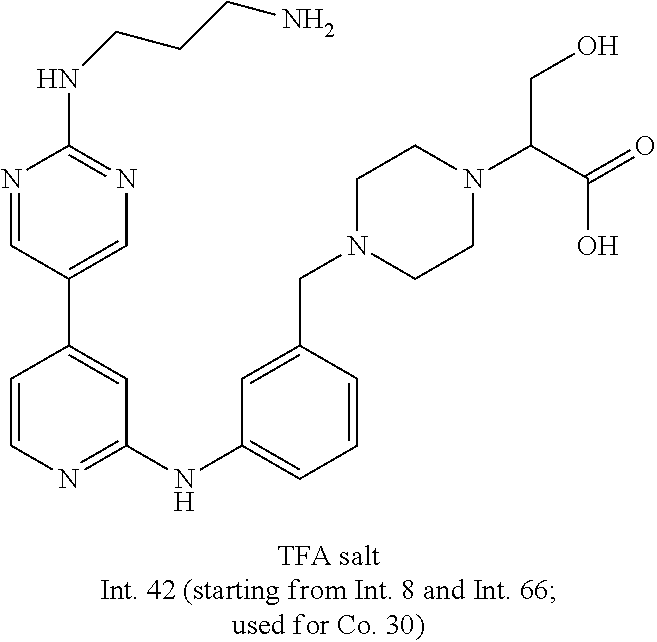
C1=CN=C(NC2=CC=CC(CN3CCN(C(C(=O)O)CO)CC3)=C2)C=C1C1=CN=C(NCCCN)N=C1
